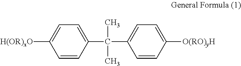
C1=CC(C(C)(C)C2=CC=C([O(RO)yH])C=C2)=CC=C1[H(OR)xO]
